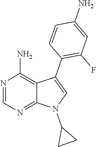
N1=CN=C2C(=C1N)C(C1=C(F)C=C(N)C=C1)=CN2C1CC1
